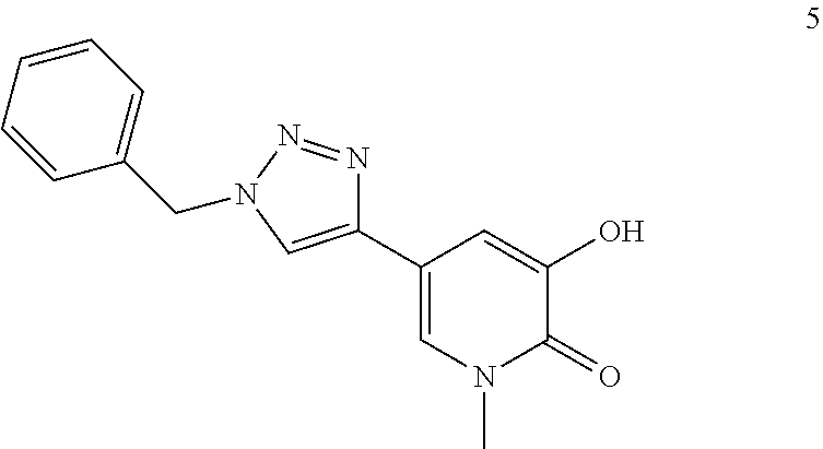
C1(C2=CN(CC3=CC=CC=C3)N=N2)=CN(C)C(=O)C(O)=C1
